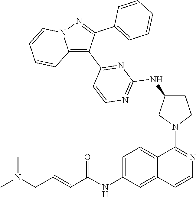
C1C(NC2=NC=CC(C3=C4N(N=C3C3=CC=CC=C3)C=CC=C4)=N2)CN(C2=NC=CC3=CC(NC(C=CCN(C)C)=O)=CC=C23)C1
